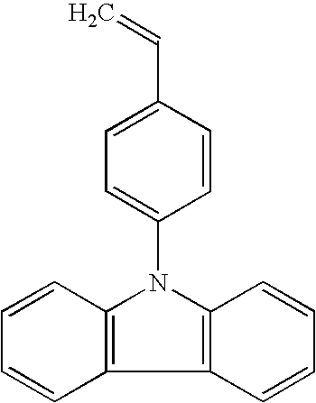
C1(C=C)=CC=C(N2C3=C(C=CC=C3)C3=C2C=CC=C3)C=C1
